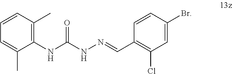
CC1=C(NC(NN=CC2=C(Cl)C=C(Br)C=C2)=O)C(C)=CC=C1
